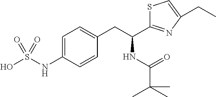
C(CC1=CC=C(NS(O)(=O)=O)C=C1)(NC(=O)C(C)(C)C)C1=NC(CC)=CS1
